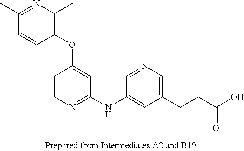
CC1=C(OC2=CC(NC3=CC(CCC(O)=O)=CN=C3)=NC=C2)C=CC(C)=N1
